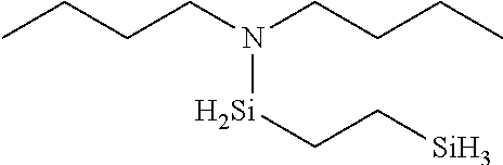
N([Si]CC[Si])(CCCC)CCCC
